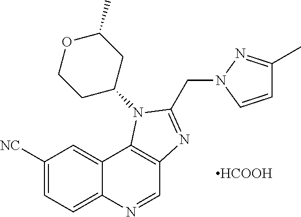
C1([NC])=CC=C2C(=C1)C1=C(C=N2)N=C(CN2N=C(C)C=C2)N1C1CC(C)OCC1.[HCOOH]
